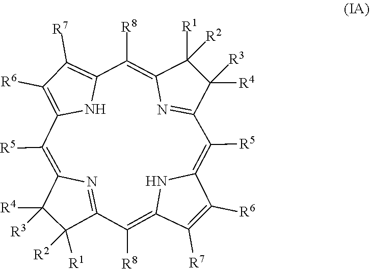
C1([R4])([R3])C([R2])([R1])C2=NC1=C([R5])C1=C([R6])C([R7])=C(N1)C([R8])=C1C([R2])([R1])C([R4])([R3])C(=N1)C([R5])=C1C([R6])=C([R7])C(=C2[R8])N1
